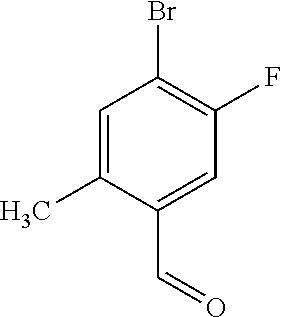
C1=C(C)C(C=O)=CC(F)=C1Br
